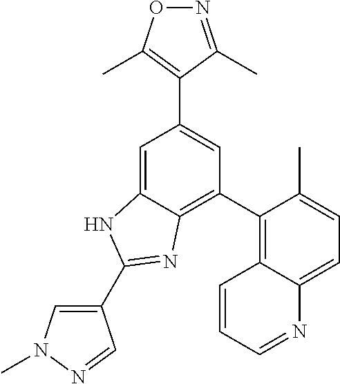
C1=C2C(=C(C3=C4C(=CC=C3C)N=CC=C4)C=C1C1=C(C)ON=C1C)N=C(C1=CN(C)N=C1)N2
